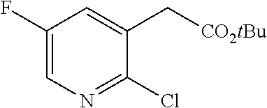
C1(F)=CN=C(Cl)C(C[CO2tBu])=C1
